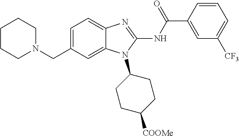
C1=C(CN2CCCCC2)C=C2C(=C1)N=C(NC(C1=CC([CF3])=CC=C1)=O)N2C1CCC([COOMe])CC1
